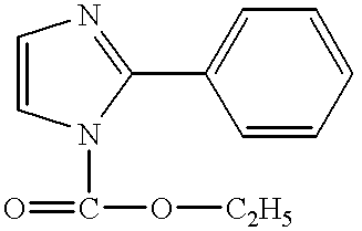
C1=CN(C(=O)O[C2H5])C(C2=CC=CC=C2)=N1
